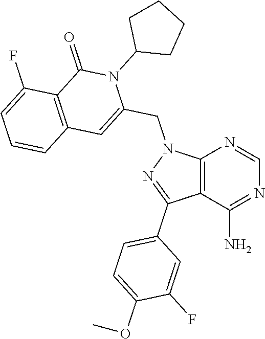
C12=C(C(N)=NC=N1)C(C1=CC=C(OC)C(F)=C1)=NN2CC1=CC2=C(C(=O)N1C1CCCC1)C(F)=CC=C2
